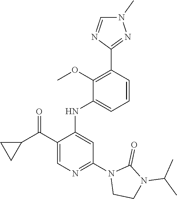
C1=CC(C2=NN(C)C=N2)=C(OC)C(NC2=CC(N3CCN(C(C)C)C3=O)=NC=C2C(C2CC2)=O)=C1
